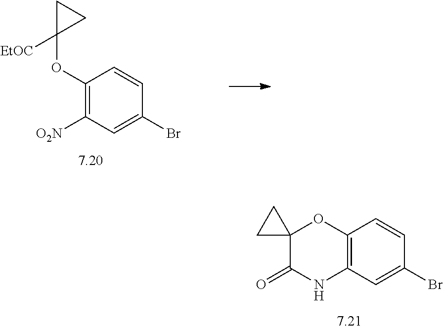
C1(OC2([EtOC])CC2)=C([O2N])C=C(Br)C=C1.C12=C(C=C(Br)C=C1)NC(=O)C1(O2)CC1
